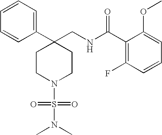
C1(CNC(C2=C(F)C=CC=C2OC)=O)(C2=CC=CC=C2)CCN(S(=O)(=O)N(C)C)CC1
